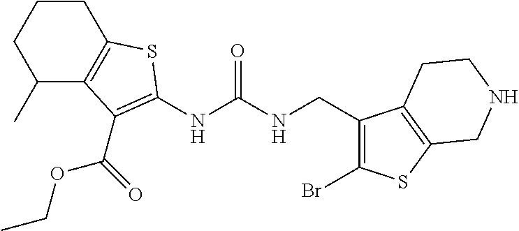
C1(C)C2=C(CCC1)SC(NC(NCC1=C(Br)SC3=C1CCNC3)=O)=C2C(OCC)=O
